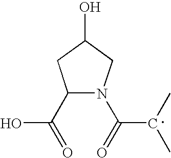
C1(C(=O)O)N(C(=O)C(C)C)CC(O)C1
